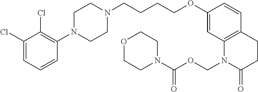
C1=C(Cl)C(Cl)=C(N2CCN(CCCCOC3=CC4=C(C=C3)CCC(=O)N4COC(N3CCOCC3)=O)CC2)C=C1
